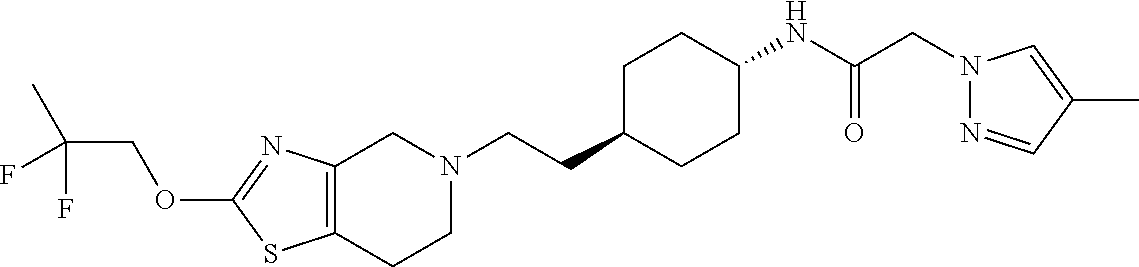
C12=C(CCN(CCC3CCC(NC(CN4N=CC(C)=C4)=O)CC3)C1)SC(OCC(C)(F)F)=N2
